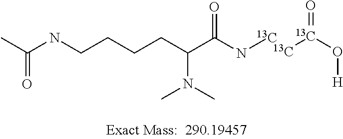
CC(NCCCCC(C(N[13C])=O)N(C)C)=O.[13C][13C](O[H])=O
